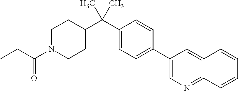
C1(C(C2CCN(C(CC)=O)CC2)(C)C)=CC=C(C2=CN=C3C(=C2)C=CC=C3)C=C1
